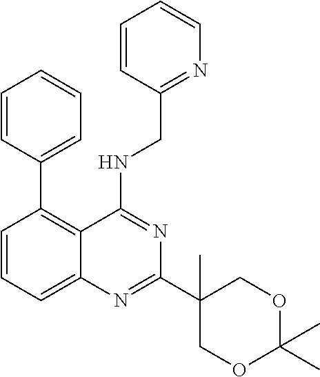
C1=CC(CNC2=NC(C3(C)COC(C)(C)OC3)=NC3=CC=CC(C4=CC=CC=C4)=C23)=NC=C1
